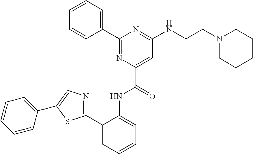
C1=CC=CC(C2=NC(C(=O)NC3=CC=CC=C3C3=NC=C(C4=CC=CC=C4)S3)=CC(NCCN3CCCCC3)=N2)=C1
